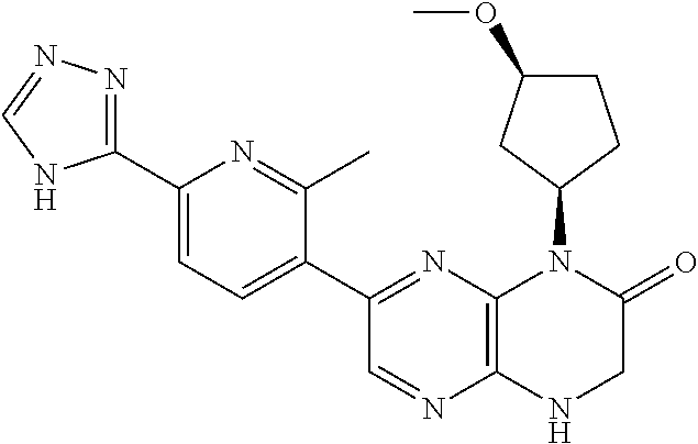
C1(C2=NN=CN2)=CC=C(C2=NC3=C(N=C2)NCC(=O)N3C2CC(OC)CC2)C(C)=N1
